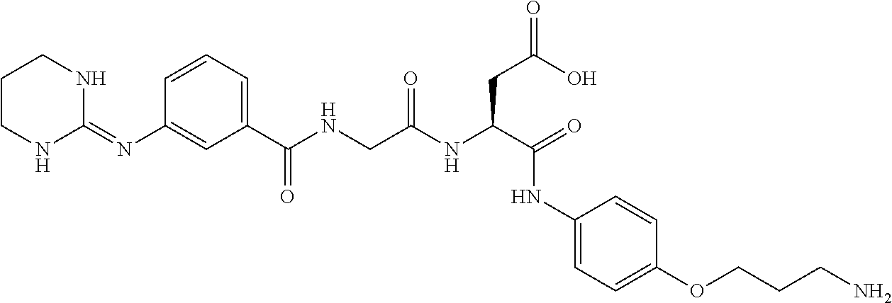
C1CNC(=NC2=CC(C(NCC(NC(C(NC3=CC=C(OCCCN)C=C3)=O)CC(O)=O)=O)=O)=CC=C2)NC1
